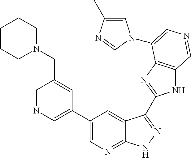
C1(C2=CN=CC(CN3CCCCC3)=C2)=CN=C2C(=C1)C(C1=NC3=C(N1)C=NC=C3N1C=C(C)N=C1)=NN2
